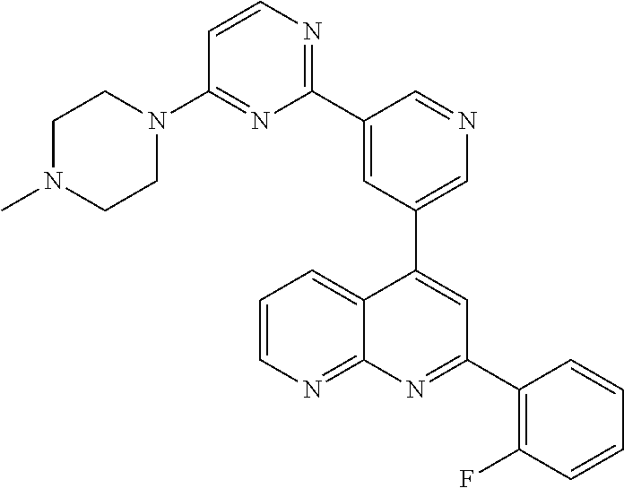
C1=C(C2=NC=CC(N3CCN(C)CC3)=N2)C=NC=C1C1=CC(C2=C(F)C=CC=C2)=NC2=NC=CC=C12
